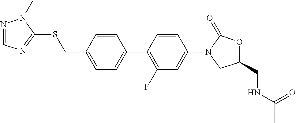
C(C1=CC=C(C2=C(F)C=C(N3CC(CNC(=O)C)OC3=O)C=C2)C=C1)SC1=NC=NN1C
